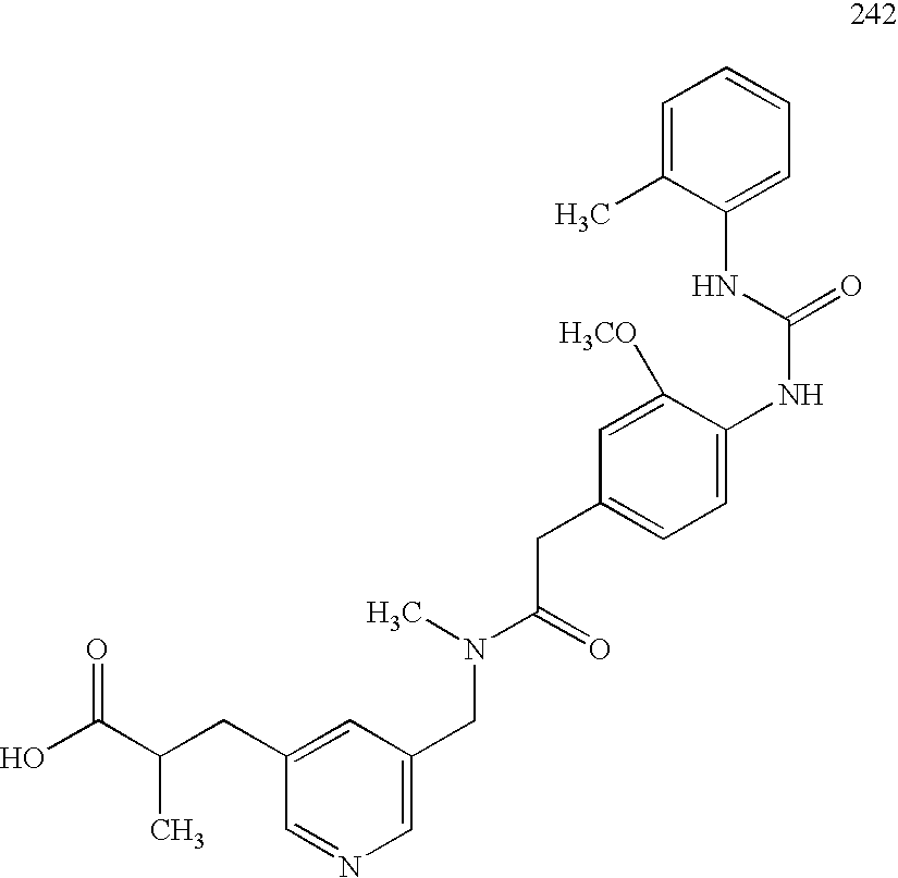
OC(C(C)CC1=CC(CN(C(=O)CC2=CC=C(NC(=O)NC3=CC=CC=C3C)C([H3CO])=C2)C)=CN=C1)=O
